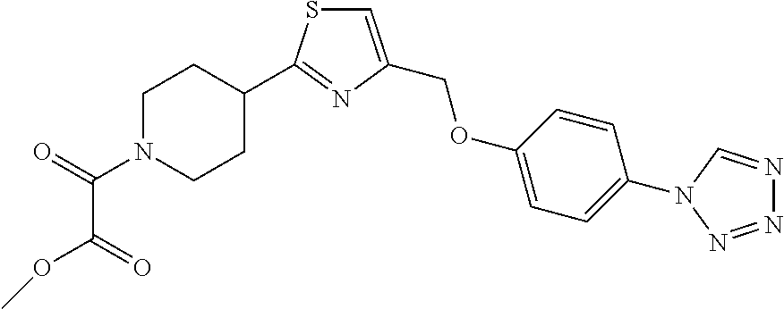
N1=NN(C2=CC=C(OCC3=CSC(C4CCN(C(=O)C(OC)=O)CC4)=N3)C=C2)C=N1
